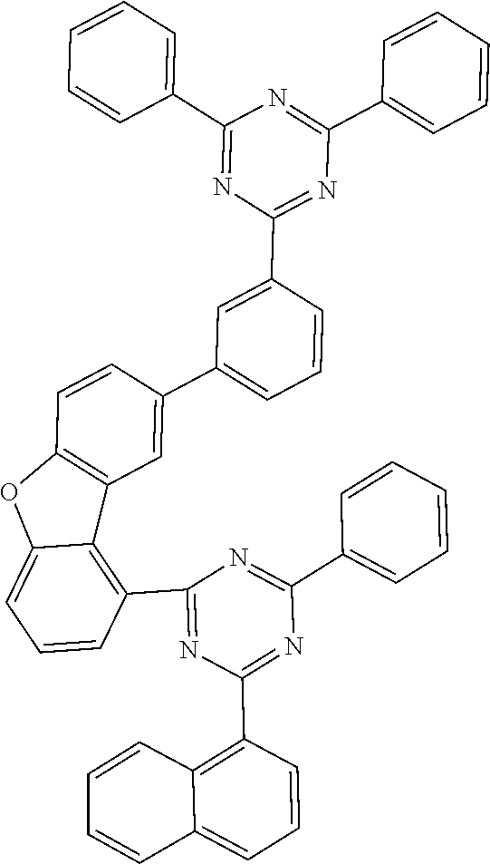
C1(C2=NC(C3=CC=CC=C3)=NC(C3=CC=CC=C3)=N2)=CC(C2=CC3=C(C=C2)OC2=CC=CC(C4=NC(C5=C6C(=CC=C5)C=CC=C6)=NC(C5=CC=CC=C5)=N4)=C32)=CC=C1
